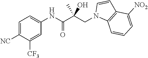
C1=C([NC])C([CF3])=CC(NC(C(CN2C3=C(C=C2)C([NO2])=CC=C3)(O)C)=O)=C1
